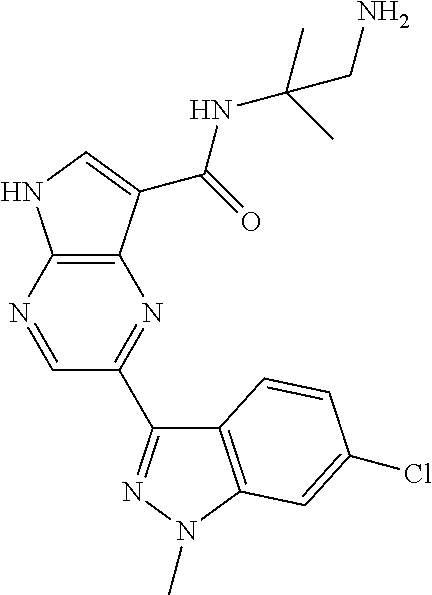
C12=C(N=CC(C3=NN(C)C4=C3C=CC(Cl)=C4)=N1)NC=C2C(=O)NC(C)(C)CN
